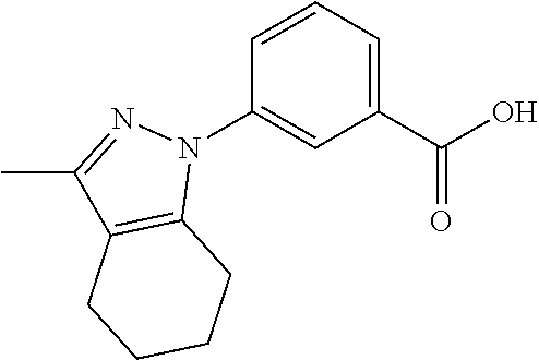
C1(C(O)=O)=CC=CC(N2N=C(C)C3=C2CCCC3)=C1
